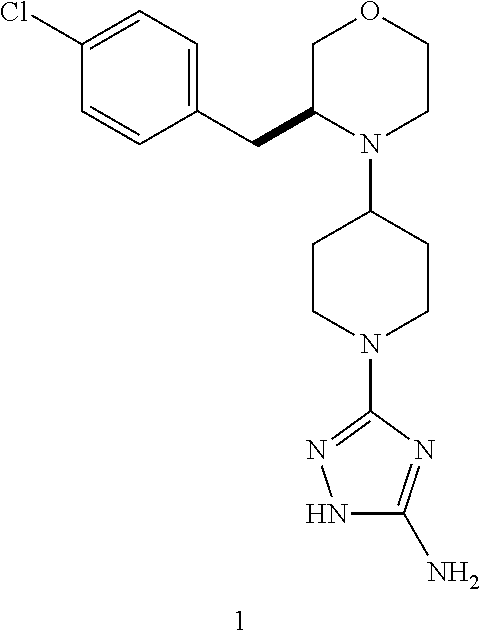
C1(CC2COCCN2C2CCN(C3=NNC(N)=N3)CC2)=CC=C(Cl)C=C1
